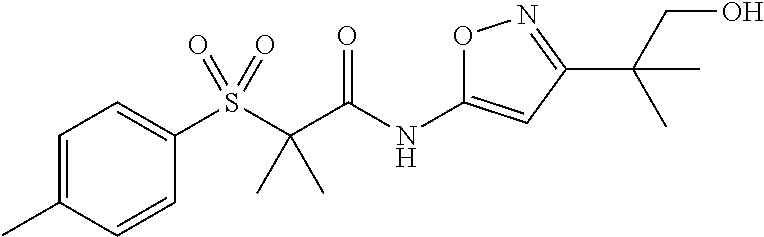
C(C(=O)NC1=CC(C(CO)(C)C)=NO1)(C)(C)S(C1=CC=C(C)C=C1)(=O)=O
